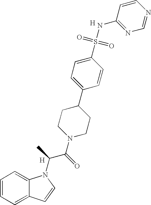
C1=CC=C2C(=C1)N(C(C(N1CCC(C3=CC=C(S(=O)(=O)NC4=NC=NC=C4)C=C3)CC1)=O)C)C=C2.[H].[H]
